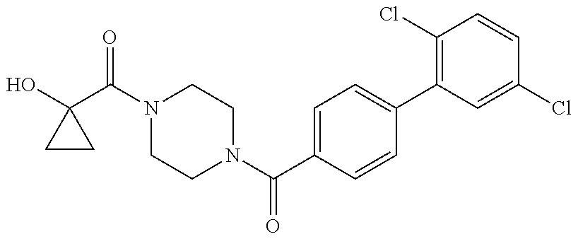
C1(O)(C(N2CCN(C(C3=CC=C(C4=C(Cl)C=CC(Cl)=C4)C=C3)=O)CC2)=O)CC1
